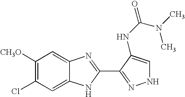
C12=CC(Cl)=C([CH3O])C=C1N=C(C1=NNC=C1NC(=O)N(C)C)N2
